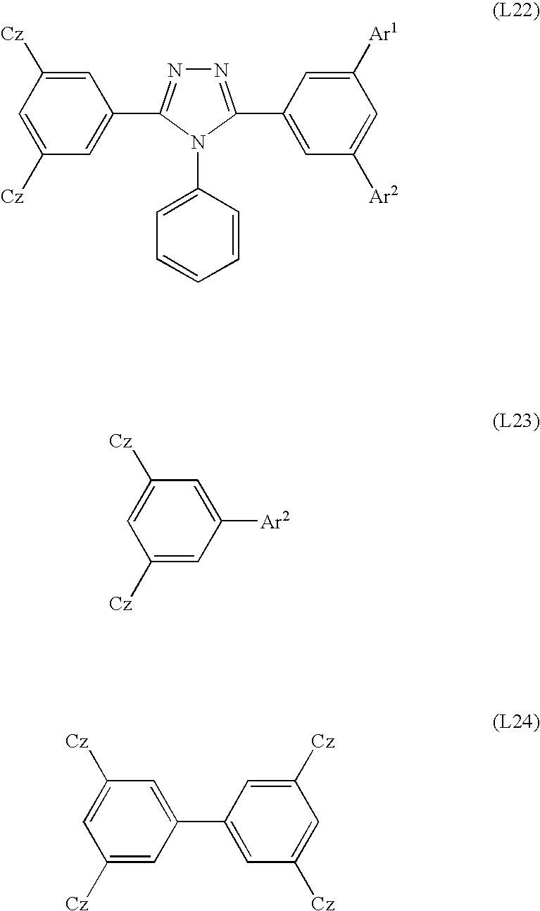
C1=C([Cz])C=C(C2=NN=C(C3=CC([Ar2])=CC([Ar1])=C3)N2C2=CC=CC=C2)C=C1[Cz].C1=C([Cz])C=C([Ar2])C=C1[Cz].C1=C([Cz])C=C(C2=CC([Cz])=CC([Cz])=C2)C=C1[Cz]
